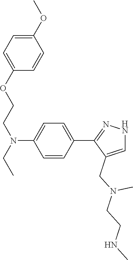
C1(OCCN(CC)C2=CC=C(C3=NNC=C3CN(CCNC)C)C=C2)=CC=C(OC)C=C1
